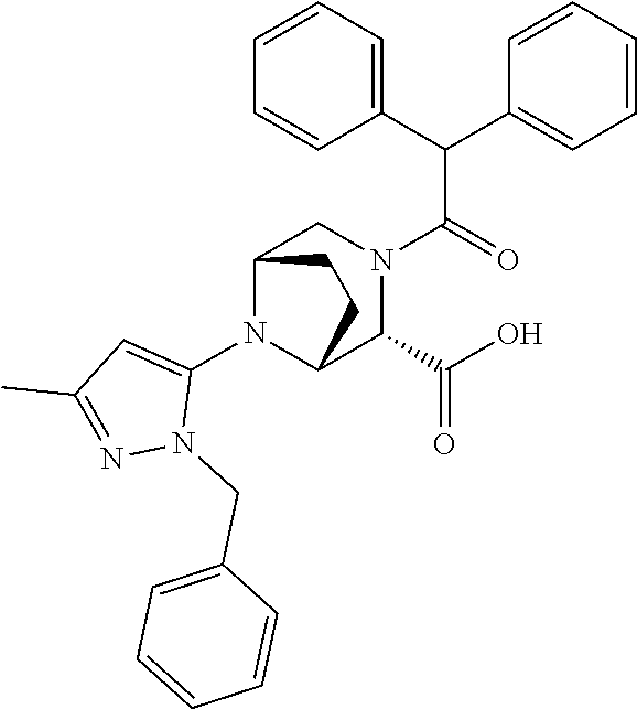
C1(C(C2=CC=CC=C2)C(=O)N2CC3N(C4=CC(C)=NN4CC4=CC=CC=C4)C(C2C(O)=O)CC3)=CC=CC=C1
